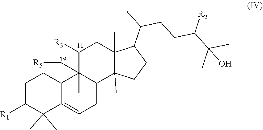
C1C([R1])C(C)(C)C2=CCC3C4(C)CCC(C(C)CCC(C(C)(C)O)[R2])C4(C)CC([R3])C3(C)(C[R5])C2C1
